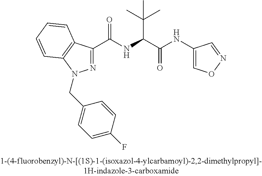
C(=O)(NC(C(C)(C)C)C(=O)NC1=CON=C1)C1=NN(CC2=CC=C(F)C=C2)C2=C1C=CC=C2
